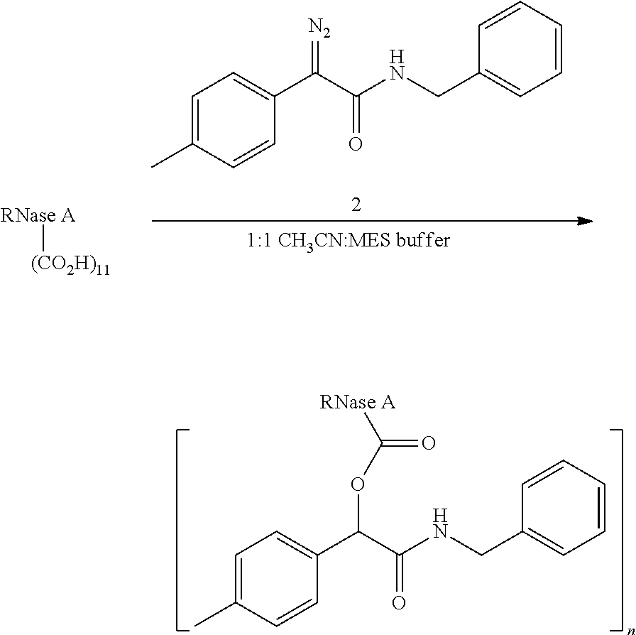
[RNase A][(CO2H)11].C1=C(C)C=CC(C(C(NCC2=CC=CC=C2)=O)=[N2])=C1.C1=C(C)C=CC(C(C(NCC2=CC=CC=C2)=O)OC([RNase A])=O)=C1
